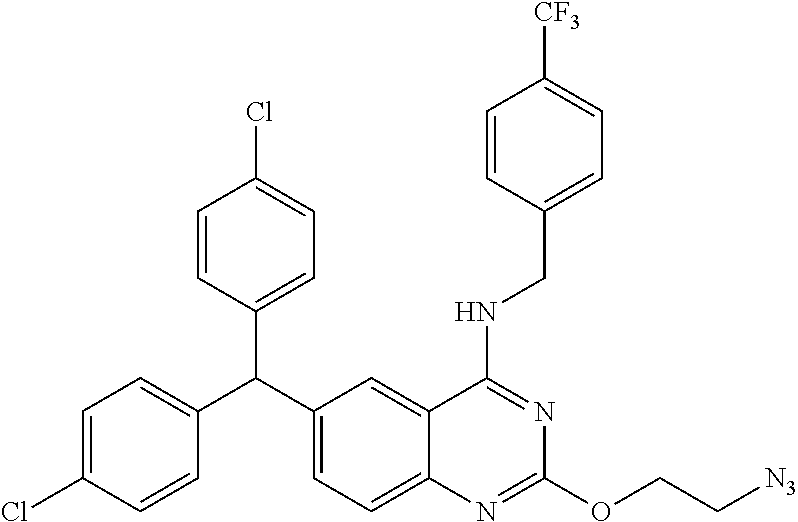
C1=C(Cl)C=CC(C(C2=CC=C3C(=C2)C(NCC2=CC=C([CF3])C=C2)=NC(OCC[N3])=N3)C2=CC=C(Cl)C=C2)=C1
